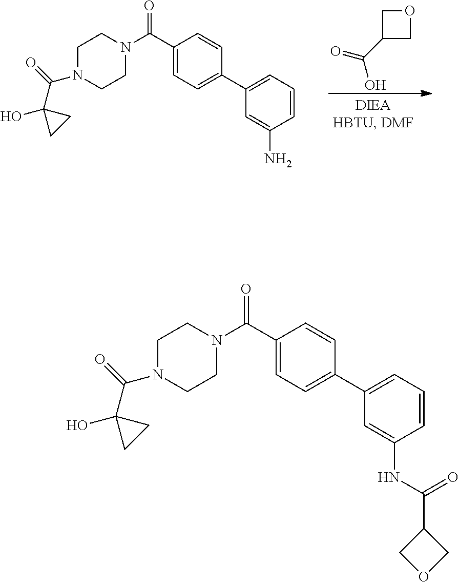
C1C(C(O)=O)CO1.C1CN(C(C2=CC=C(C3=CC=CC(N)=C3)C=C2)=O)CCN1C(C1(O)CC1)=O.C1CN(C(C2=CC=C(C3=CC=CC(NC(C4COC4)=O)=C3)C=C2)=O)CCN1C(C1(O)CC1)=O
